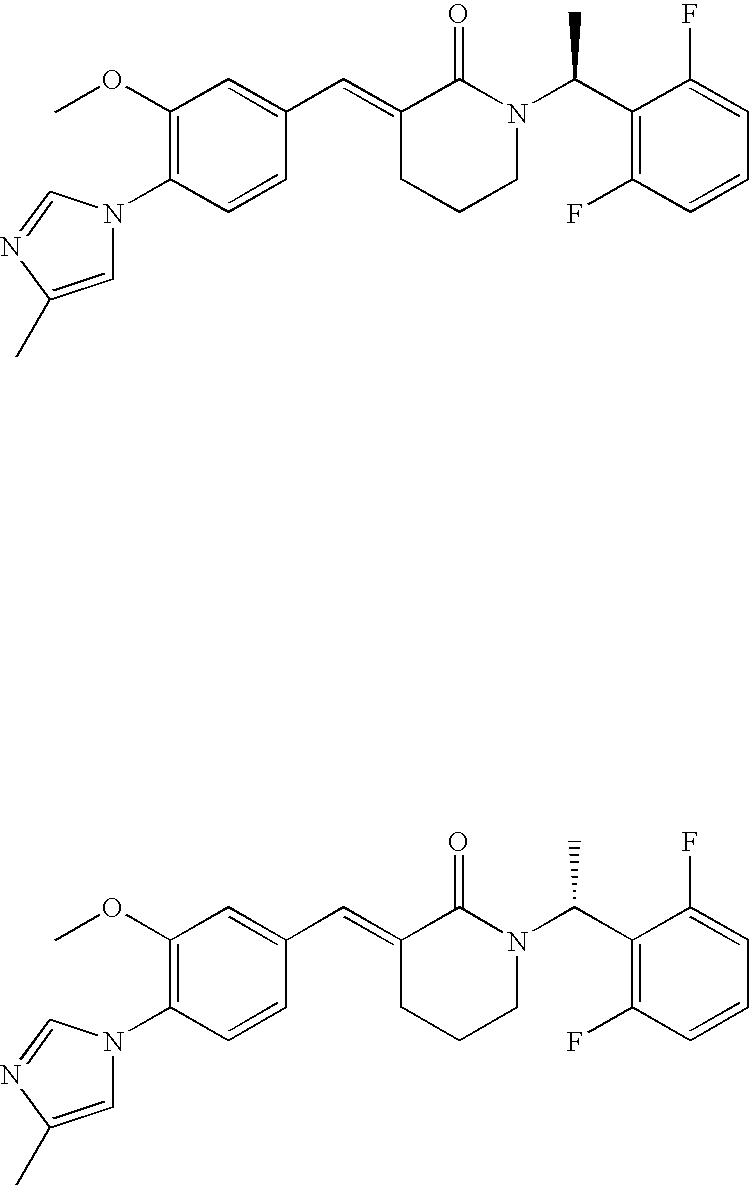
C1=CC(N2C=C(C)N=C2)=C(OC)C=C1C=C1CCCN(C(C2=C(F)C=CC=C2F)C)C1=O.C1=CC(N2C=C(C)N=C2)=C(OC)C=C1C=C1CCCN(C(C2=C(F)C=CC=C2F)C)C1=O
